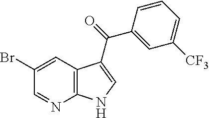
C12=C(C=C(Br)C=N1)C(C(=O)C1=CC([CF3])=CC=C1)=CN2
